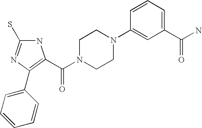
N1C(S)=NC(C2=CC=CC=C2)=C1C(N1CCN(C2=CC(C(N)=O)=CC=C2)CC1)=O
